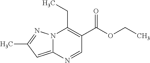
N12C(=CC(C)=N1)N=CC(C(OCC)=O)=C2CC
